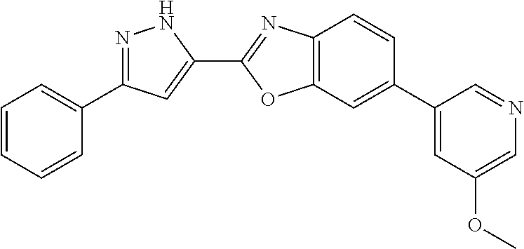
N1=C(C2=CC=CC=C2)C=C(C2=NC3=C(O2)C=C(C2=CC(OC)=CN=C2)C=C3)N1
